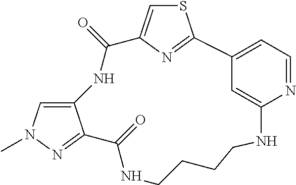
N1C(=O)C2=CSC(=N2)C2=CC=NC(=C2)NCCCCNC(=O)C2=NN(C)C=C12
